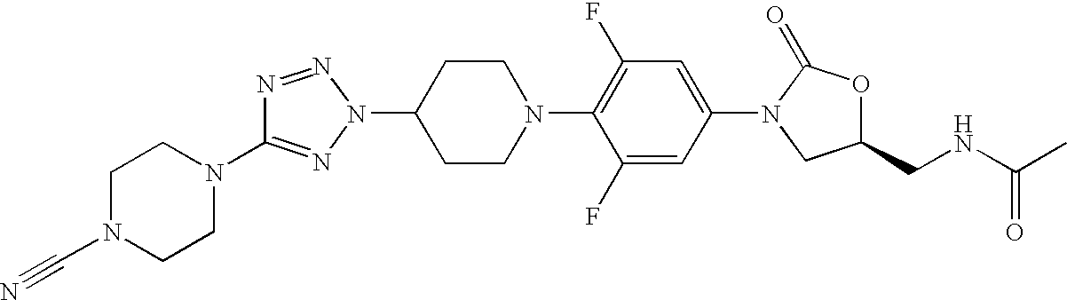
N1=NN(C2CCN(C3=C(F)C=C(N4CC(CNC(C)=O)OC4=O)C=C3F)CC2)N=C1N1CCN(C#N)CC1
